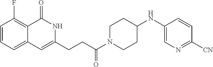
C1=CC(F)=C2C(=C1)C=C(CCC(N1CCC(NC3=CN=C([CN])C=C3)CC1)=O)NC2=O
